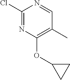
C1(Cl)=NC(OC2CC2)=C(C)C=N1
